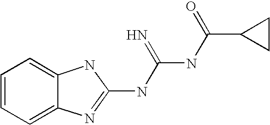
C12=CC=CC=C1N=C(NC(NC(C1CC1)=O)=N)N2
